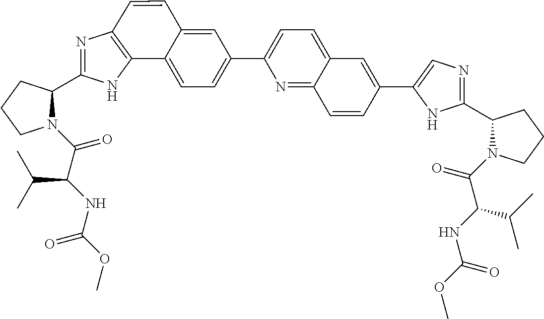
N1(C(C(NC(OC)=O)C(C)C)=O)C(C2=NC3=C(N2)C2=CC=C(C4=CC=C5C(=N4)C=CC(C4=CN=C(C6N(C(=O)C(NC(OC)=O)C(C)C)CCC6)N4)=C5)C=C2C=C3)CCC1
